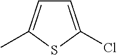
C1=C(Cl)SC(C)=C1
